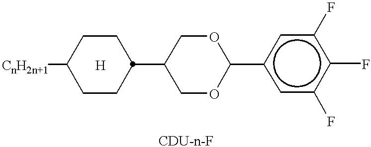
[CnH2n+1]C1CCC(C2COC(c3cc(F)c(F)c(F)c3)OC2)CC1.[H]
